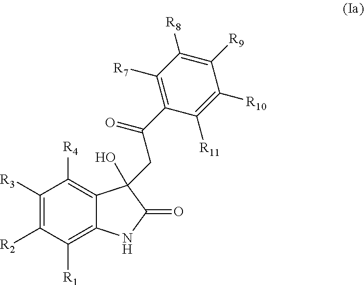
C1([R3])=C([R2])C([R1])=C2C(=C1[R4])C(O)(CC(=O)C1=C([R7])C([R8])=C([R9])C([R10])=C1[R11])C(=O)N2
